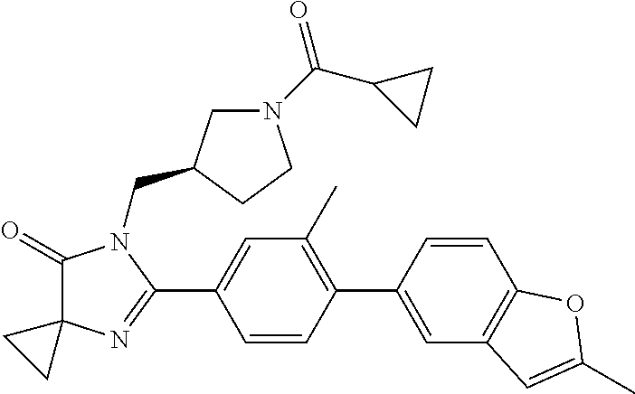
C1(=O)C2(N=C(C3=CC(C)=C(C4=CC5=C(C=C4)OC(C)=C5)C=C3)N1CC1CN(C(C3CC3)=O)CC1)CC2
